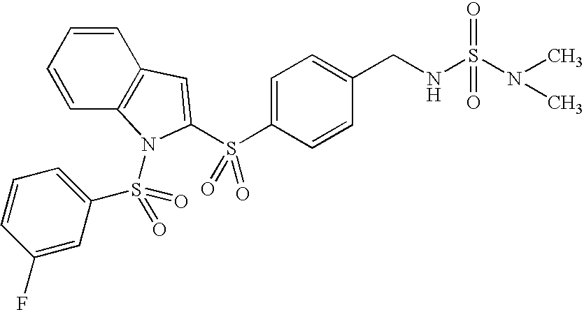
C1=CC2=C(C=C1)C=C(S(C1=CC=C(CNS(N(C)C)(=O)=O)C=C1)(=O)=O)N2S(C1=CC=CC(F)=C1)(=O)=O
